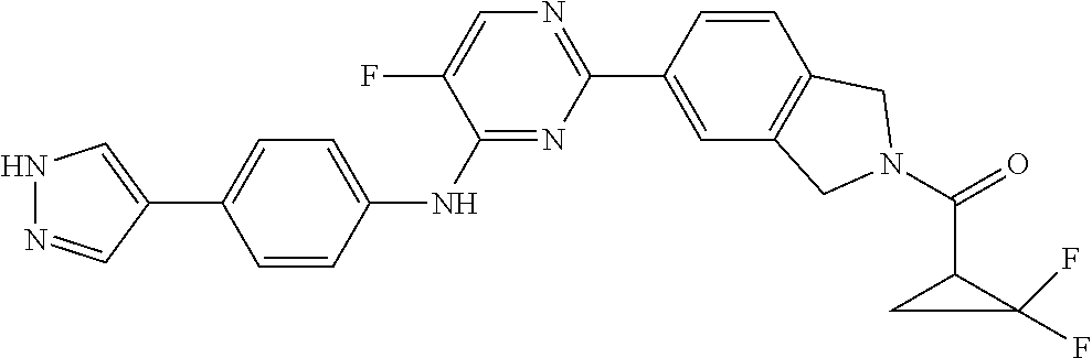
C1(C2=CNN=C2)=CC=C(NC2=NC(C3=CC4=C(C=C3)CN(C(=O)C3C(F)(F)C3)C4)=NC=C2F)C=C1
